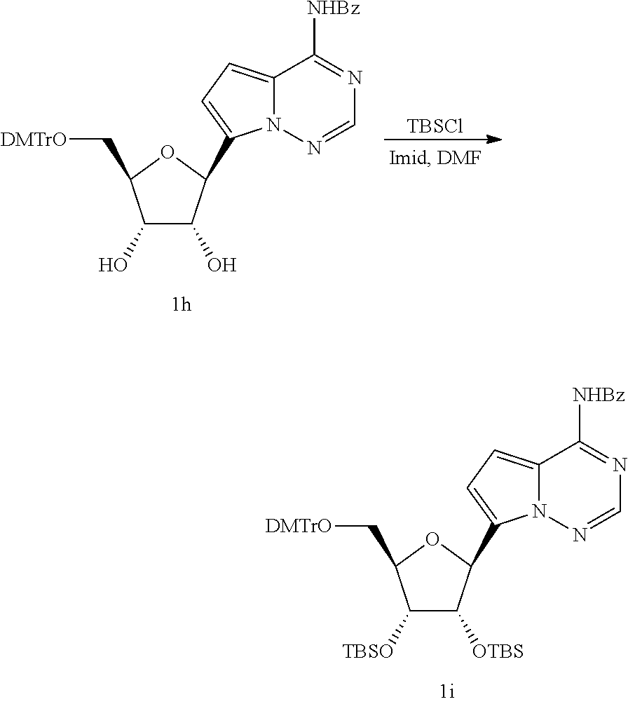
[TBSCl].C1(O)C(O)C(C2=CC=C3N2N=CN=C3[NHBz])OC1C[DMTrO].C1([TBSO])C([OTBS])C(C2=CC=C3N2N=CN=C3[NHBz])OC1C[DMTrO]
